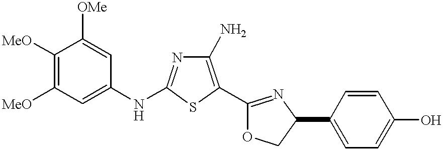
C1([MeO])=C([MeO])C=C(NC2=NC(N)=C(C3=NC(C4=CC=C(O)C=C4)CO3)S2)C=C1[OMe]
